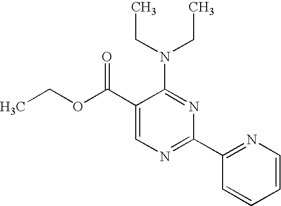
C1(C(OCC)=O)=CN=C(C2=NC=CC=C2)N=C1N(CC)CC
